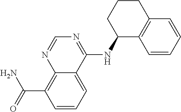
C(C1=C2N=CN=C(NC3C4=C(C=CC=C4)CCC3)C2=CC=C1)(N)=O
